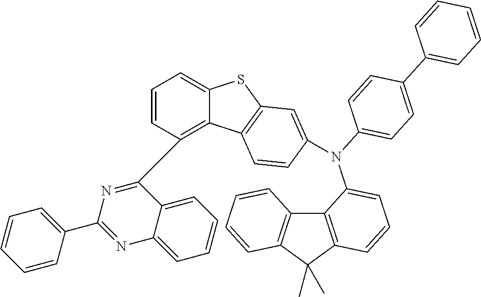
C12=C(C(C)(C)C3=C1C=CC=C3)C=CC=C2N(C1=CC=C(C2=CC=CC=C2)C=C1)C1=CC2=C(C3=C(C4=NC(C5=CC=CC=C5)=NC5=CC=CC=C45)C=CC=C3S2)C=C1
